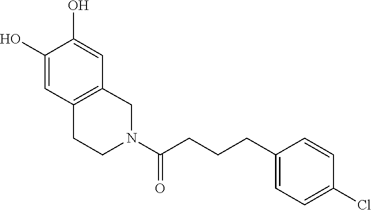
C12=C(CN(C(CCCC3=CC=C(Cl)C=C3)=O)CC1)C=C(O)C(O)=C2
